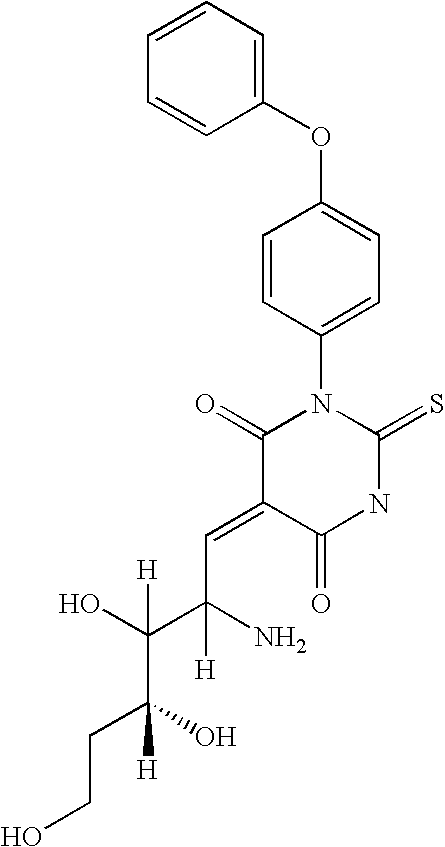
C1(OC2=CC=C(N3C(=O)C(=CC(C(O)(C(CCO)(O)[H])[H])(N)[H])C(=O)NC3=S)C=C2)=CC=CC=C1
